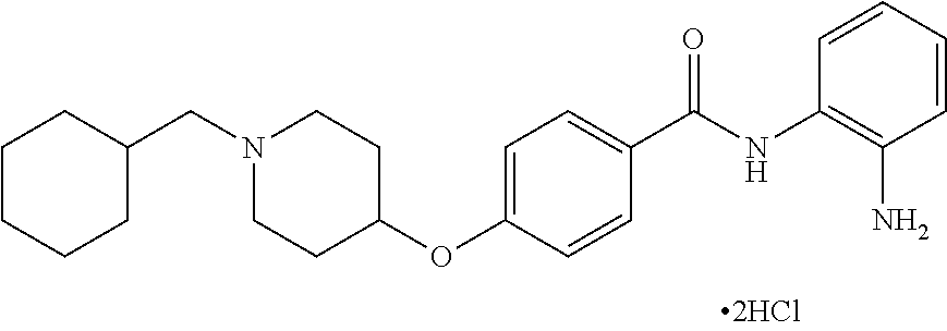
C1=CC=CC(N)=C1NC(C1=CC=C(OC2CCN(CC3CCCCC3)CC2)C=C1)=O
